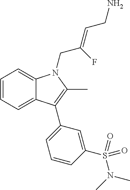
C1=CC=C2C(=C1)N(CC(=CCN)F)C(C)=C2C1=CC=CC(S(=O)(=O)N(C)C)=C1
